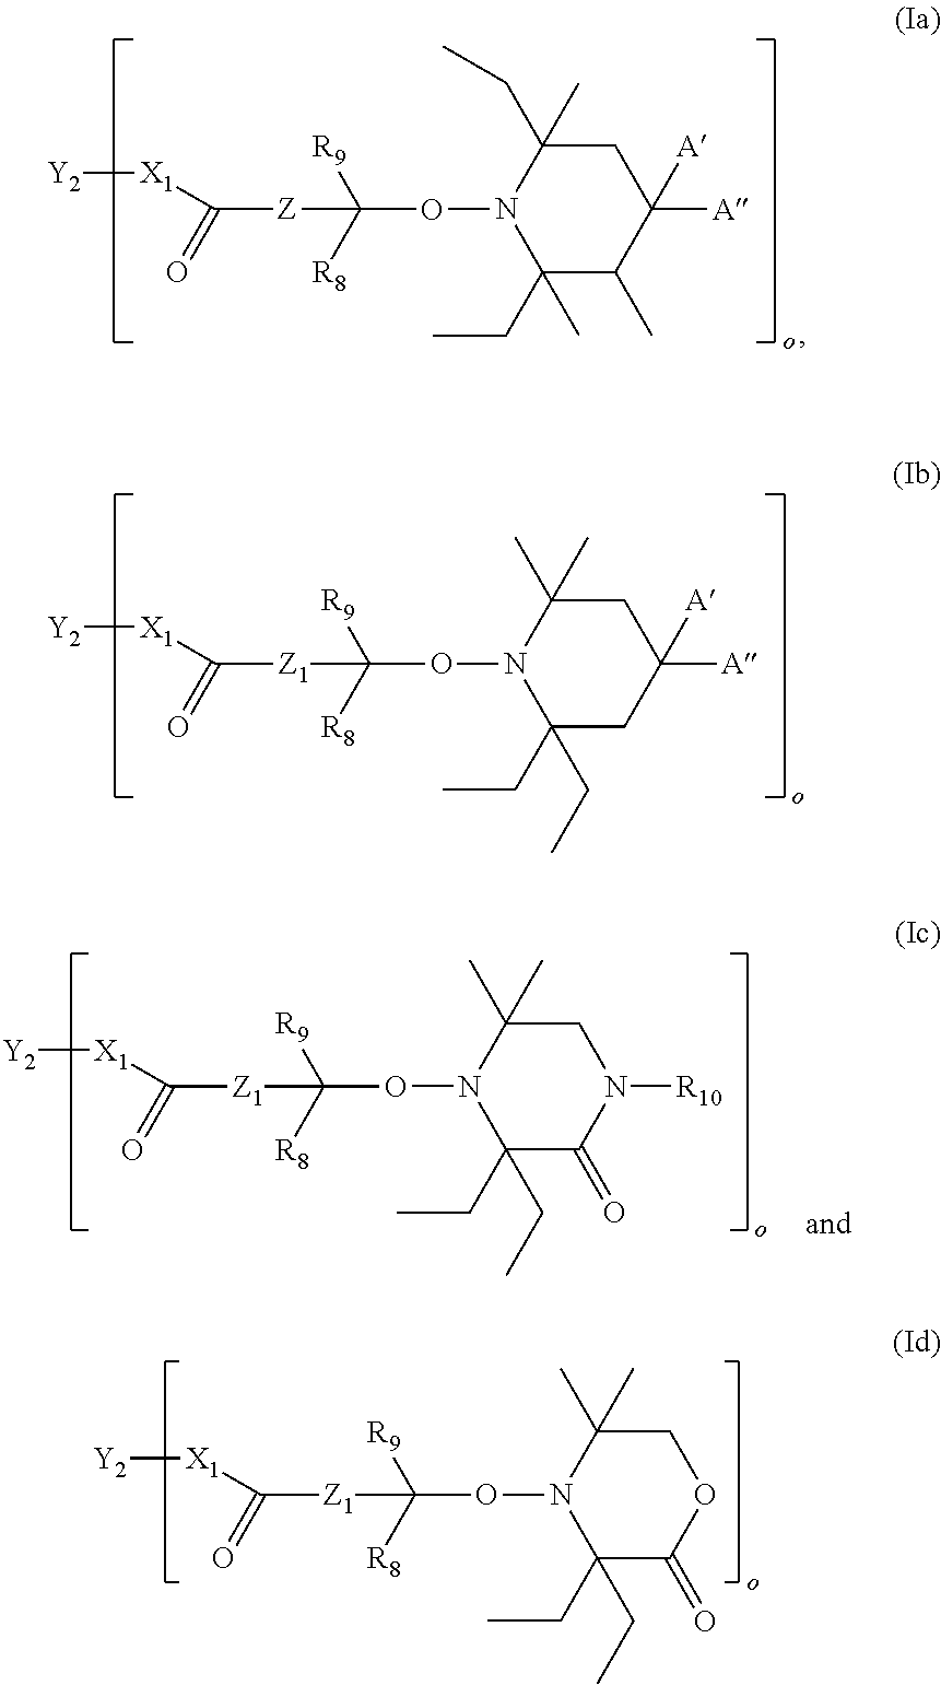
[Y2][X1]C([Z]C([R9])([R8])ON1C(C)(CC)C(C)C([A])([A])CC1(C)CC)=O.[Y2][X1]C([Z1]C([R9])([R8])ON1C(CC)(CC)CC([A])([A])CC1(C)C)=O.[Y2][X1]C([Z1]C([R9])([R8])ON1C(CC)(CC)C(=O)N([R10])CC1(C)C)=O.[Y2][X1]C([Z1]C([R9])([R8])ON1C(CC)(CC)C(=O)OCC1(C)C)=O
